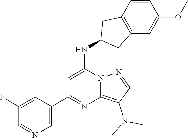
C1=C(C2=NC3=C(N(C)C)C=NN3C(NC3CC4=C(C3)C=CC(OC)=C4)=C2)C=C(F)C=N1
